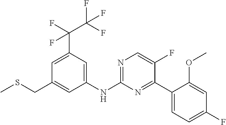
C1(C(F)(F)C(F)(F)F)=CC(CSC)=CC(NC2=NC=C(F)C(C3=CC=C(F)C=C3OC)=N2)=C1
